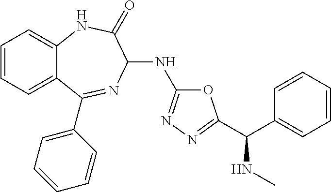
C(C1=NN=C(NC2N=C(C3=CC=CC=C3)C3=CC=CC=C3NC2=O)O1)(C1=CC=CC=C1)NC
